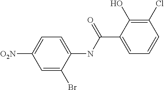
C1=C(Br)C(NC(C2=CC=CC(Cl)=C2O)=O)=CC=C1[O2N]
